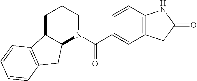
C12C(CCCN1C(C1=CC3=C(C=C1)NC(=O)C3)=O)C1=C(C2)C=CC=C1
